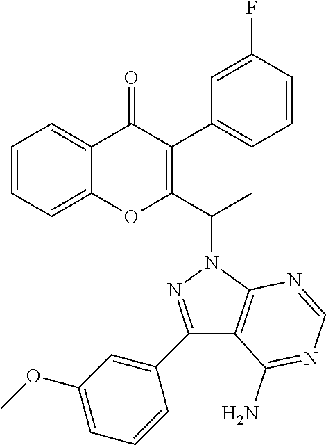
C1=CC=C2C(=C1)OC(C(C)N1C3=C(C(N)=NC=N3)C(C3=CC(OC)=CC=C3)=N1)=C(C1=CC=CC(F)=C1)C2=O
